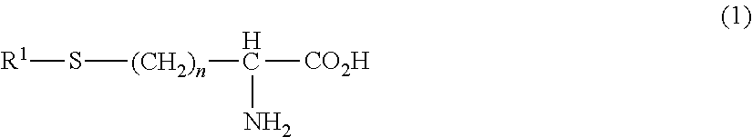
[R1]S[(CH2)n]C([CO2H])N
